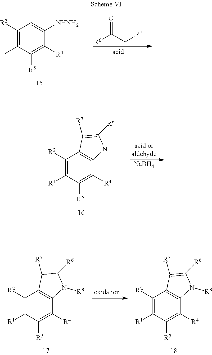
O=C([R6])C[R7].C1([R2])=C(C)C([R5])=C([R4])C([NHNH2])=C1.[NaBH4].C1([R2])=C([R1])C([R5])=C([R4])C2=C1C([R7])=C([R6])N2.C1([R2])=C([R1])C([R5])=C([R4])C2=C1C([R7])C([R6])N2[R8].C1([R2])=C([R1])C([R5])=C([R4])C2=C1C([R7])=C([R6])N2[R8]
